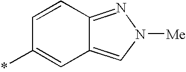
*C1=CC2=CN([Me])N=C2C=C1
